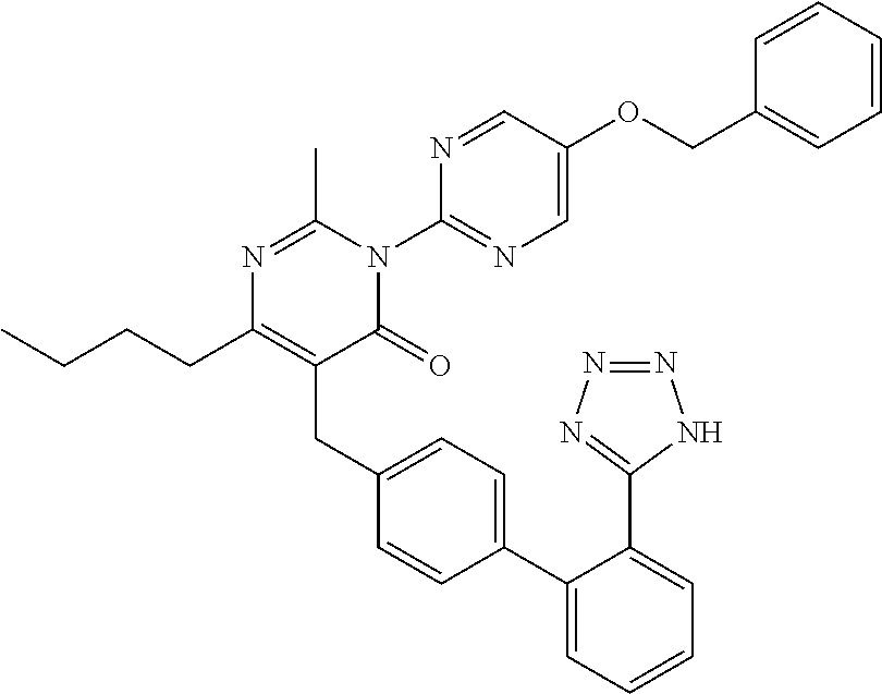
CCCCC1=C(CC2=CC=C(C3=CC=CC=C3C3=NN=NN3)C=C2)C(=O)N(C2=NC=C(OCC3=CC=CC=C3)C=N2)C(C)=N1
